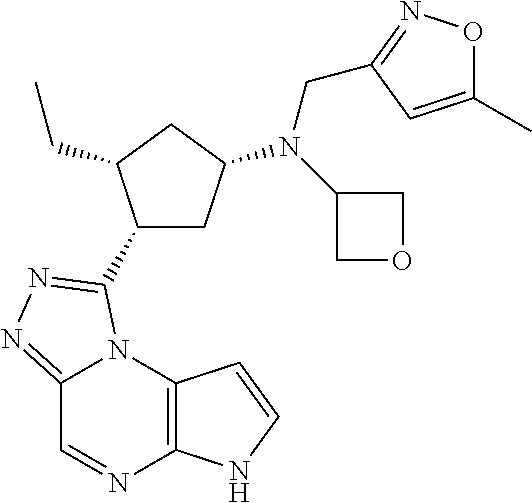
C12=NN=C(C3CC(N(C4COC4)CC4=NOC(C)=C4)CC3CC)N1C1=C(N=C2)NC=C1
